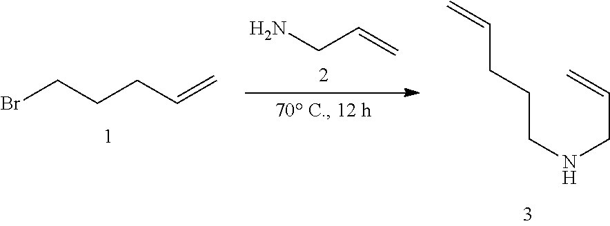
BrCCCC=C.NCC=C.C=CCCCNCC=C
